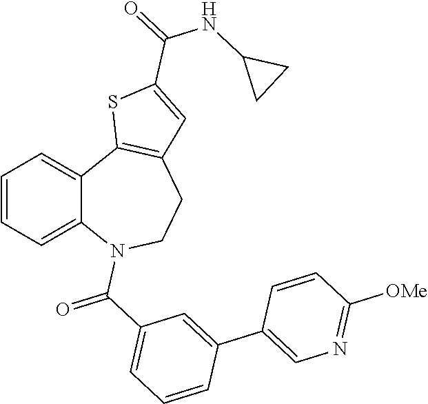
C1=CC=C2C(=C1)C1=C(CCN2C(=O)C2=CC=CC(C3=CN=C([OMe])C=C3)=C2)C=C(C(=O)NC2CC2)S1
